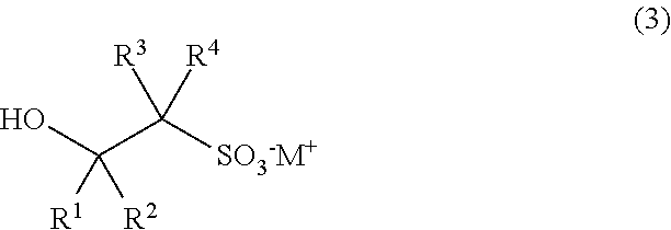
OC(C([SO3-M+])([R4])[R3])([R1])[R2]
